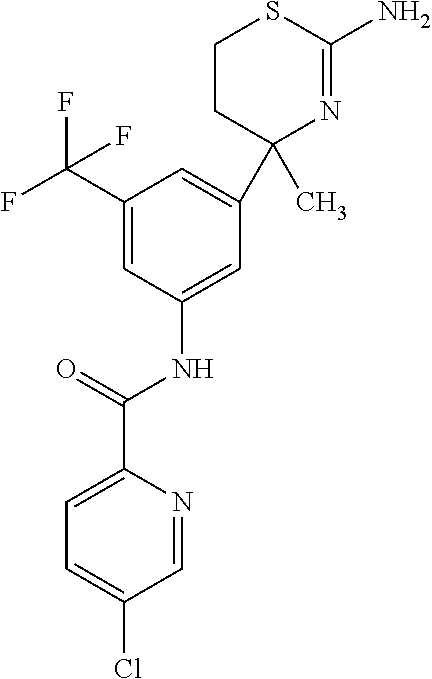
C1(C(F)(F)F)=CC(NC(=O)C2=CC=C(Cl)C=N2)=CC(C2(C)N=C(N)SCC2)=C1
